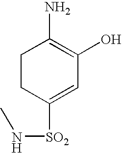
C1CC([SO2]NC)=CC(O)=C1N
